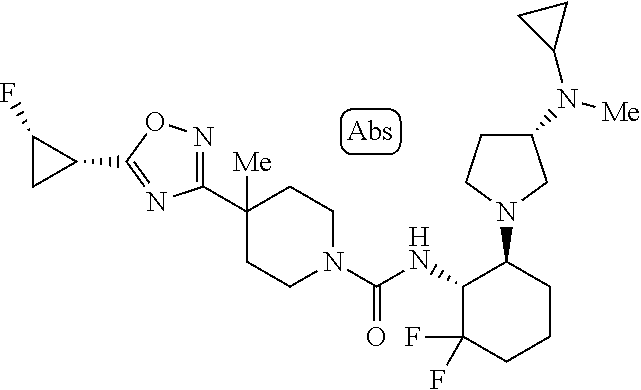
C1(C2([Me])CCN(C(NC3C(F)(F)CCCC3N3CC(N(C4CC4)[Me])CC3)=O)CC2)=NOC(C2CC2F)=N1
